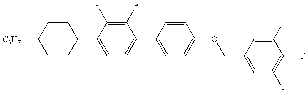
C1CC(C2=CC=C(C3=CC=C(OCC4=CC(F)=C(F)C(F)=C4)C=C3)C(F)=C2F)CCC1[C3H7]
